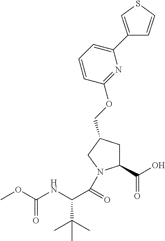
C1(C(O)=O)CC(COC2=NC(C3=CSC=C3)=CC=C2)CN1C(C(NC(OC)=O)C(C)(C)C)=O
